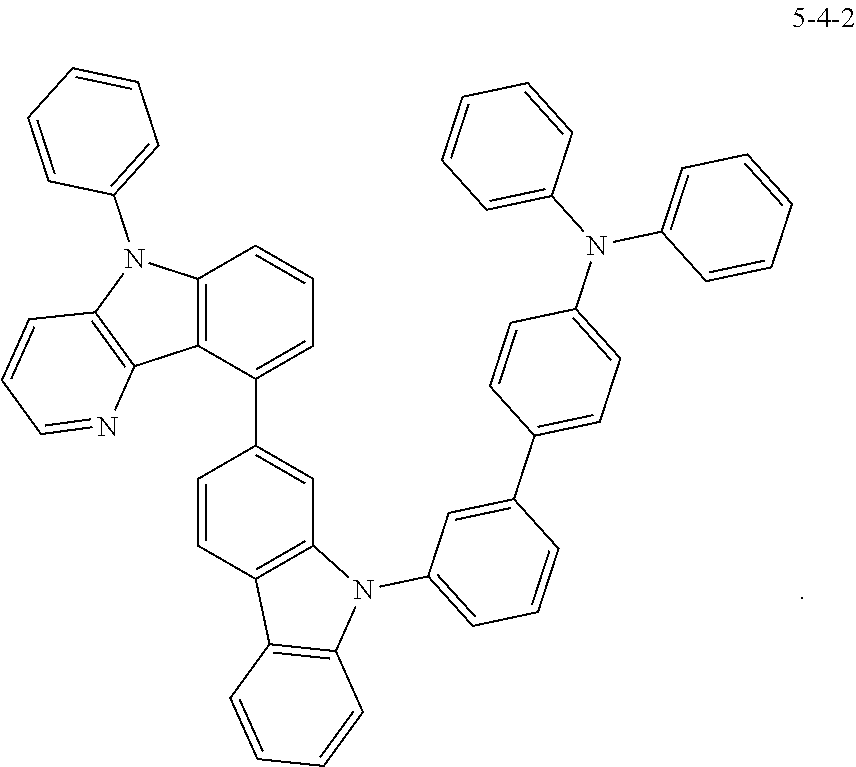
C12=C(C(C3=CC4=C(C=C3)C3=C(N4C4=CC=CC(C5=CC=C(N(C6=CC=CC=C6)C6=CC=CC=C6)C=C5)=C4)C=CC=C3)=CC=C1)C1=C(N2C2=CC=CC=C2)C=CC=N1
